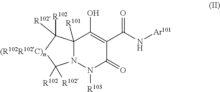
C12([R101])N(N([R103])C(=O)C(C(N[Ar101])=O)=C1O)C([R102])([R102])[(R102R102C)n]C2([R102])[R102]
